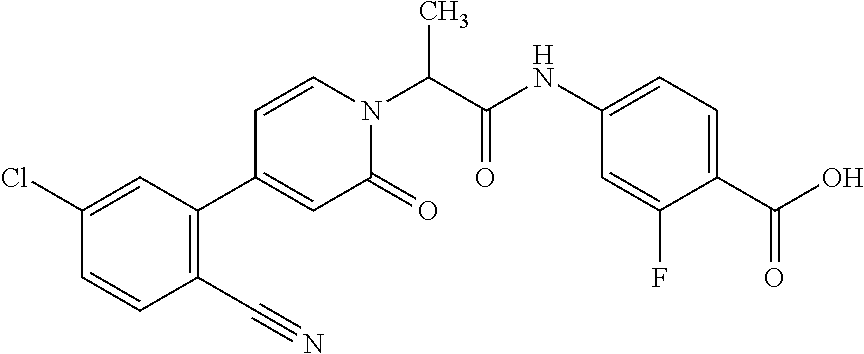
CC(N1C=CC(C2=C(C#N)C=CC(Cl)=C2)=CC1=O)C(NC1=CC=C(C(=O)O)C(F)=C1)=O
